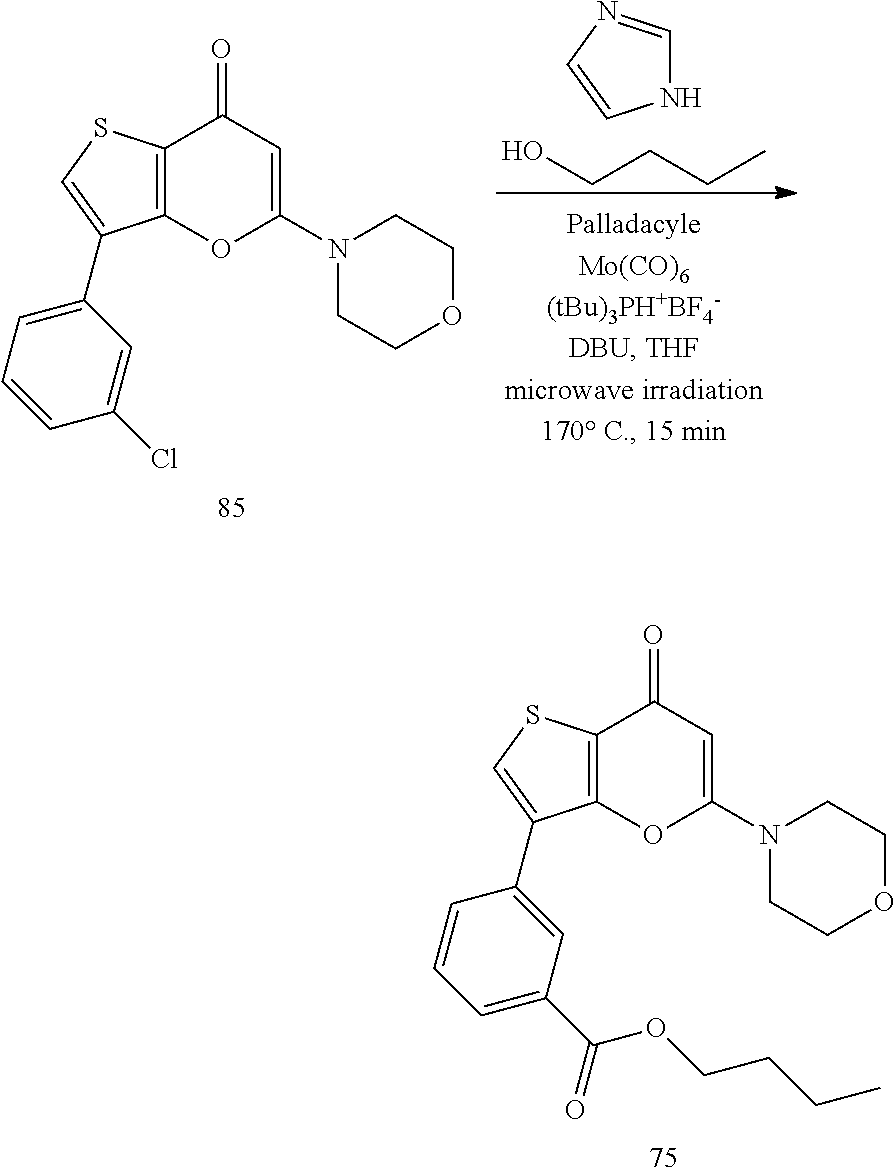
C(CCC)O.N1C=NC=C1.C12=C(SC=C1C1=CC=CC(Cl)=C1)C(=O)C=C(N1CCOCC1)O2.C12=C(OC(N3CCOCC3)=CC1=O)C(C1=CC(C(OCCCC)=O)=CC=C1)=CS2
